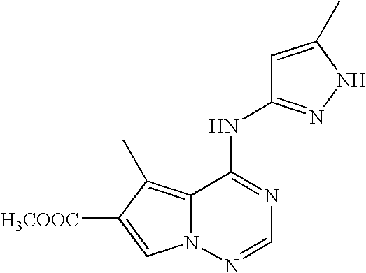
C12=C(C)C([H3COOC])=CN1N=CN=C2NC1=NNC(C)=C1
